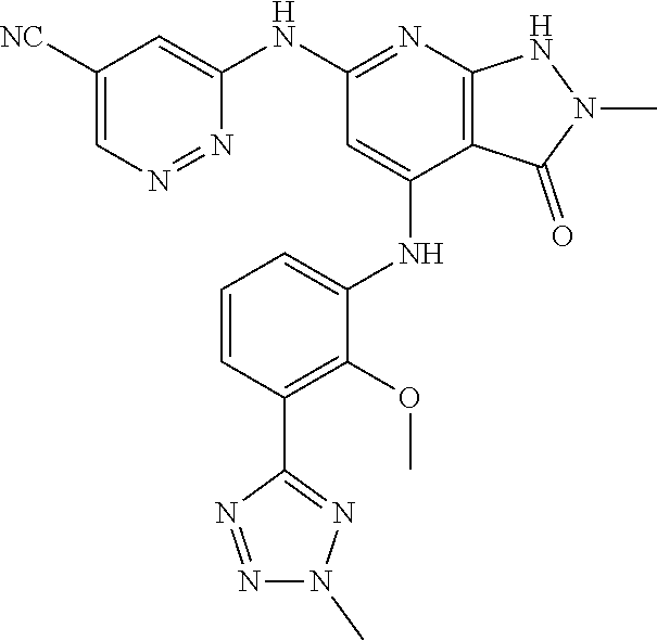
C1(NC2=NC3=C(C(NC4=CC=CC(C5=NN(C)N=N5)=C4OC)=C2)C(=O)N(C)N3)=CC([NC])=CN=N1
